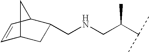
C(NCC(C(C)C)C)C1CC2C=CC1C2
